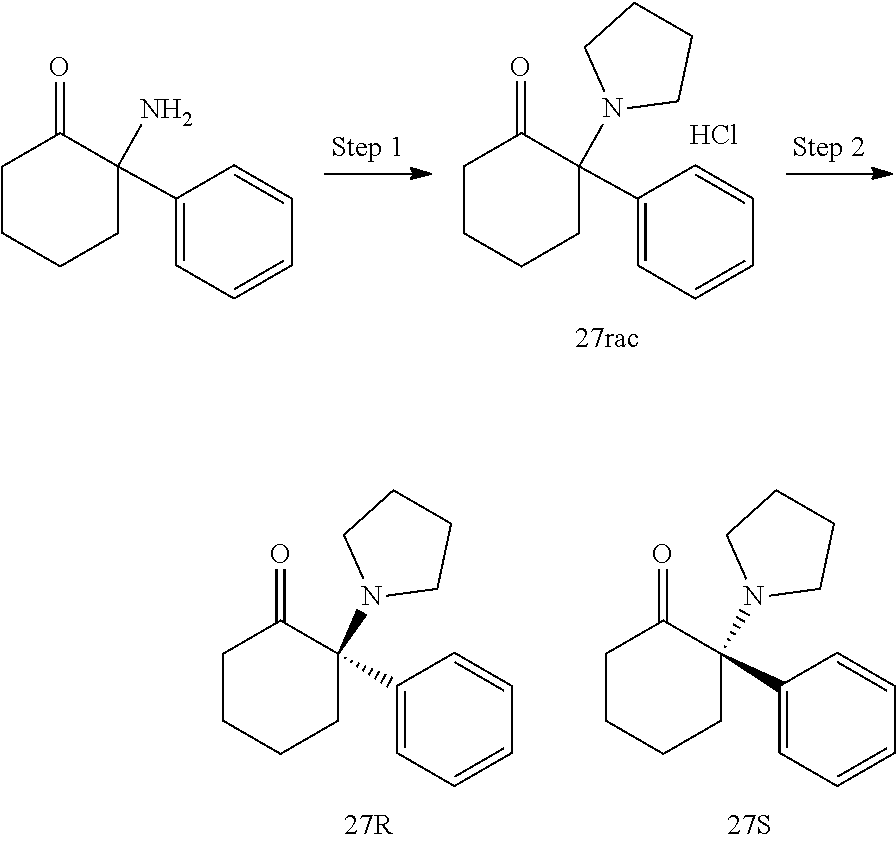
C1=CC=CC=C1C1(N2CCCC2)CCCCC1=O.Cl.C1=CC=CC=C1C1(N)CCCCC1=O.C1=CC=CC=C1C1(N2CCCC2)CCCCC1=O.C1=CC=CC=C1C1(N2CCCC2)CCCCC1=O
